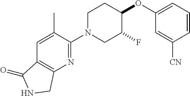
C1N(C2=NC3=C(C=C2C)C(=O)NC3)CC(F)C(OC2=CC=CC([CN])=C2)C1
